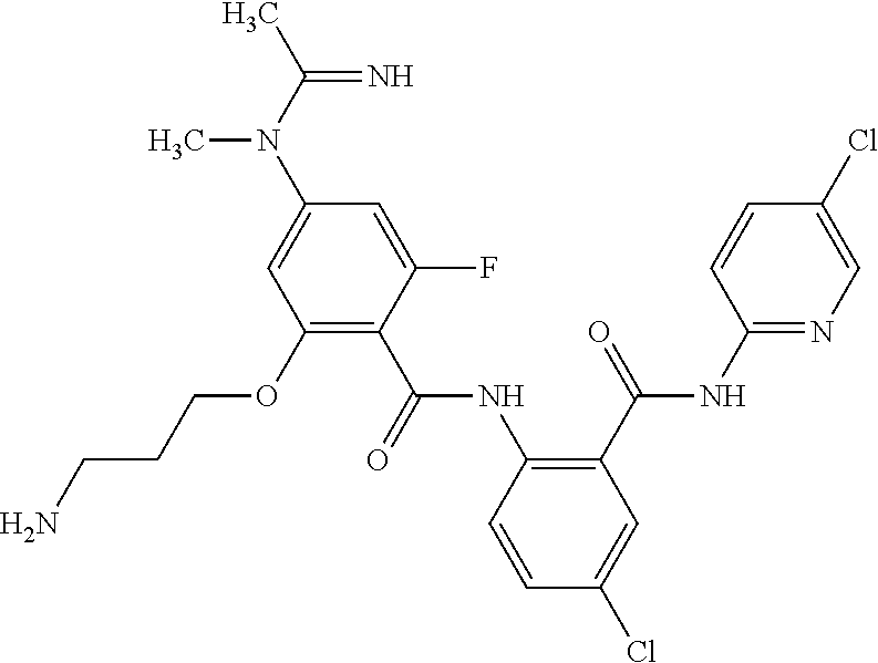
CC(N(C)C1=CC(OCCCN)=C(C(=O)NC2=C(C(=O)NC3=NC=C(Cl)C=C3)C=C(Cl)C=C2)C(F)=C1)=N
